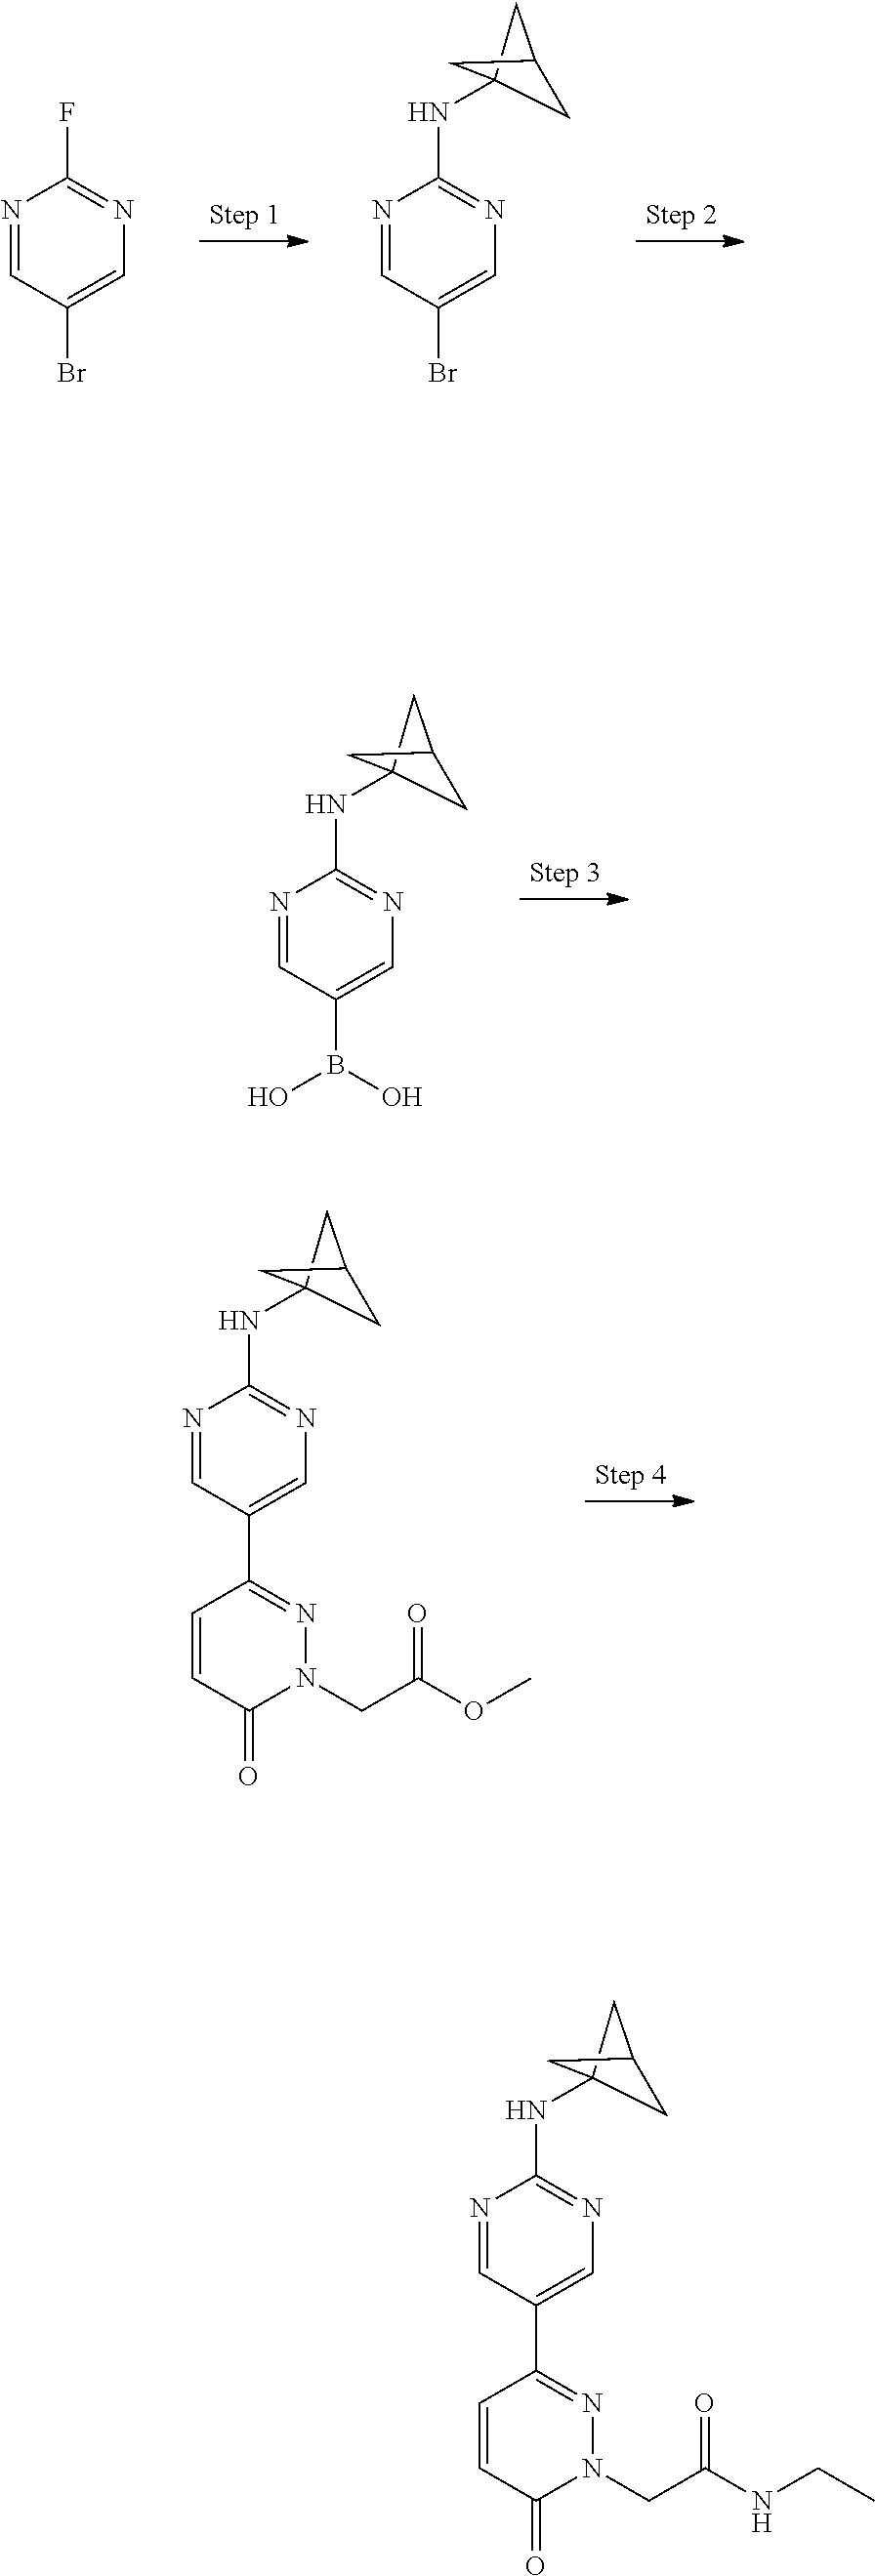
C12(NC3=NC=C(C4=NN(CC(=O)NCC)C(=O)C=C4)C=N3)CC(C1)C2.C1(Br)=CN=C(F)N=C1.C1(Br)=CN=C(NC23CC(C2)C3)N=C1.N1=CC(B(O)O)=CN=C1NC12CC(C1)C2.C12(NC3=NC=C(C4=NN(CC(=O)OC)C(=O)C=C4)C=N3)CC(C1)C2
